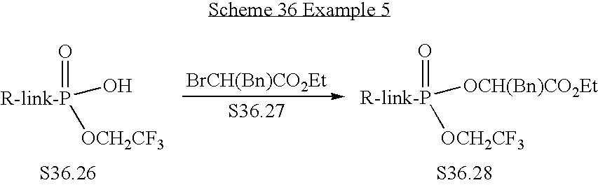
[R-link-P](=O)([OCH(Bn)CO2Et])[OCH2CF3].[R-link-P](=O)(O)[OCH2CF3].[BrCH(Bn)CO2Et].[S36.27]
